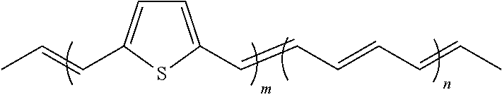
CC=CC1=CC=C(C=CC=CC=CC)S1
